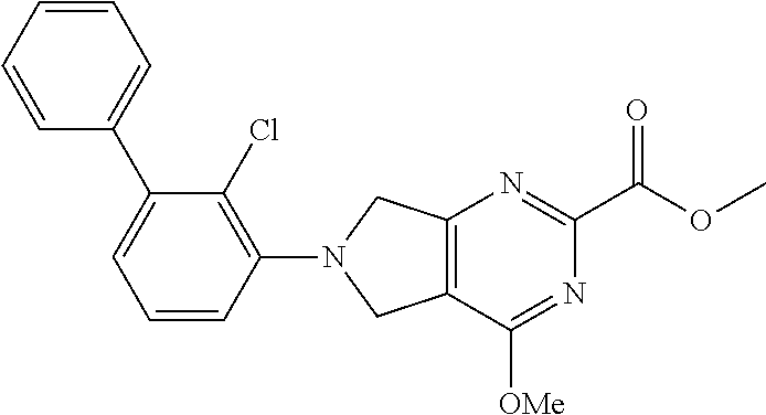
C12=C(C([OMe])=NC(C(OC)=O)=N1)CN(C1=C(Cl)C(C3=CC=CC=C3)=CC=C1)C2
